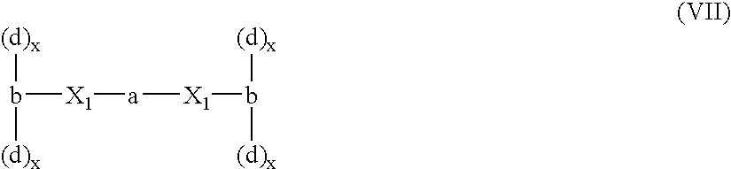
[(d)x]b([X1][a][X1]b([(d)x])[(d)x])[(d)x]
